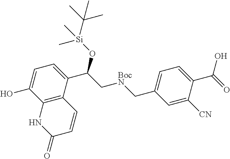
C12=C(C(C(C[BocN]CC3=CC=C(C(=O)O)C([CN])=C3)O[Si](C(C)(C)C)(C)C)=CC=C1O)C=CC(=O)N2
